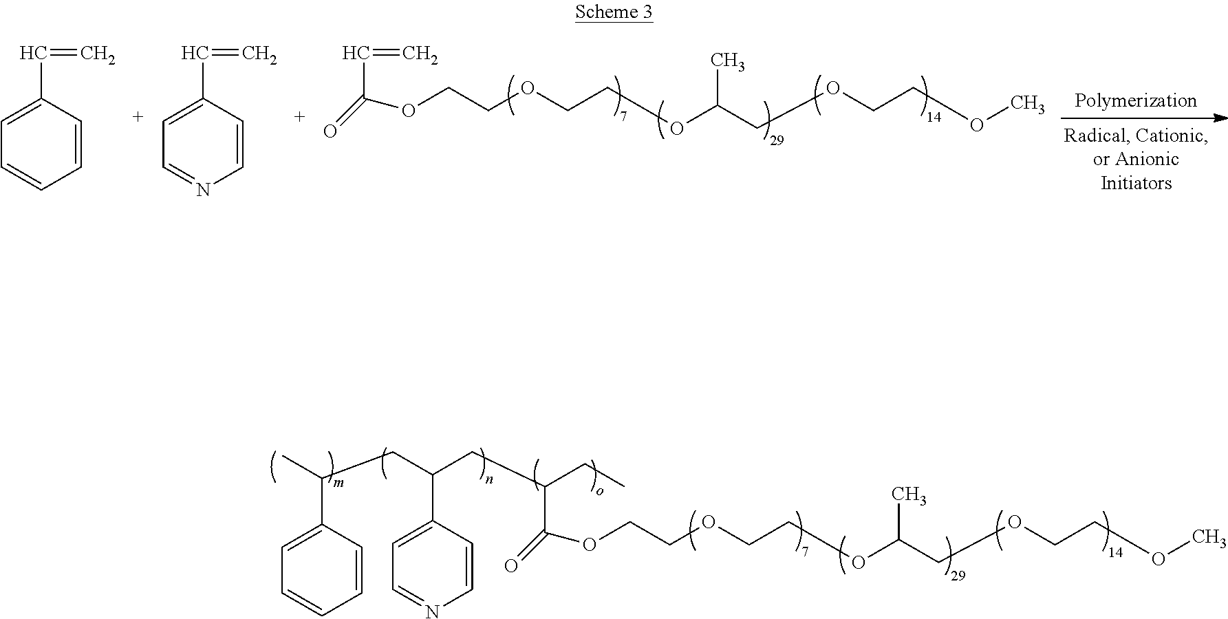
C(OCCOC(COCCOC)C)COC(=O)C=C.C1(C=C)=CC=CC=C1.C1(C=C)=CC=NC=C1.CC(CC(C1=CC=NC=C1)CC(CC)C(OCCOCCOC(COCCOC)C)=O)C1=CC=CC=C1
